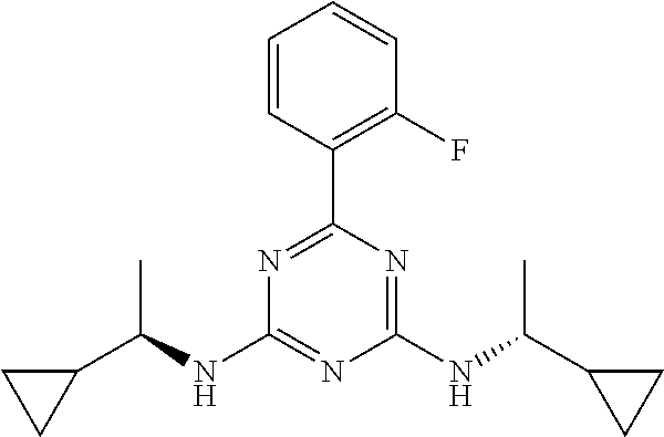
N1=C(C2=C(F)C=CC=C2)N=C(NC(C2CC2)C)N=C1NC(C1CC1)C
